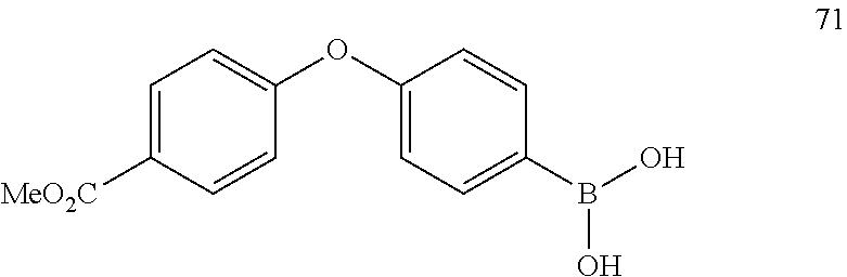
C1(OC2=CC=C(B(O)O)C=C2)=CC=C([MeO2C])C=C1
